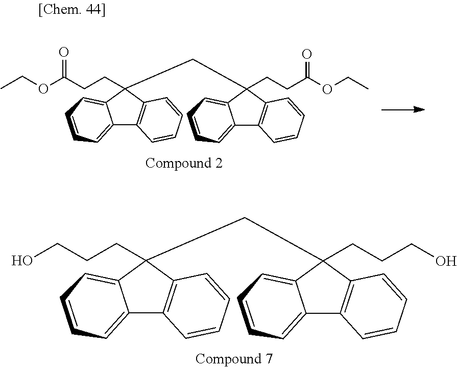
C12=CC=CC=C1C(CCC(OCC)=O)(CC1(CCC(OCC)=O)C3=C(C4=CC=CC=C41)C=CC=C3)C1=C2C=CC=C1.C12=CC=CC=C1C(CCCO)(CC1(CCCO)C3=C(C4=CC=CC=C41)C=CC=C3)C1=C2C=CC=C1
